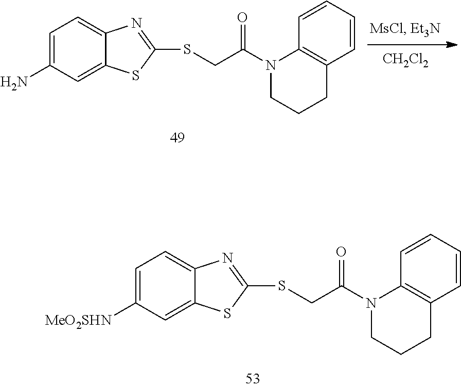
C1=C(N)C=C2C(=C1)N=C(SCC(N1CCCC3=C1C=CC=C3)=O)S2.[CH2Cl2].C1=C([MeO2SHN])C=C2C(=C1)N=C(SCC(N1CCCC3=C1C=CC=C3)=O)S2
